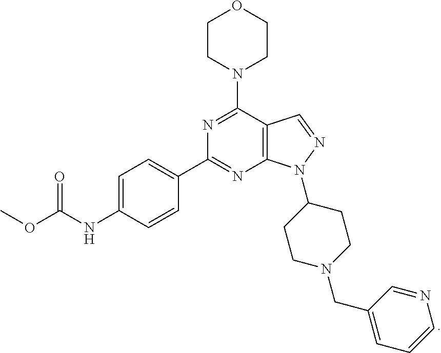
C1=C(NC(OC)=O)C=CC(C2=NC3=C(C(N4CCOCC4)=N2)C=NN3C2CCN(CC3=CC=CN=C3)CC2)=C1
